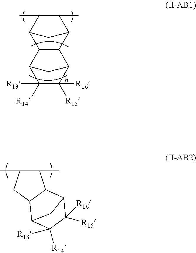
C12C(C)C(C)C(C1)C1C2C2C([R15])([R16])C([R14])([R13])C1C2.C1(C)C(C)CC2C3C([R14])([R13])C([R16])([R15])C(C12)C3
